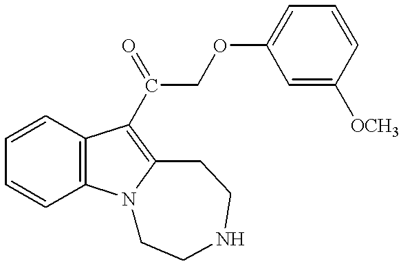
C1=CC=CC2=C1C(C(COC1=CC=CC([OCH3])=C1)=O)=C1N2CCNCC1
